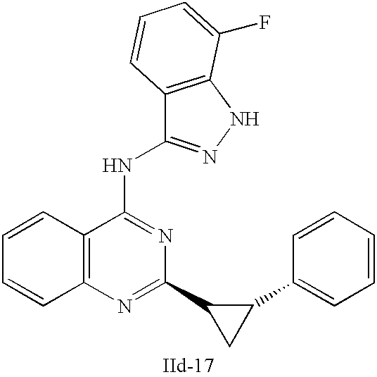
C12=C(N=C(C3CC3C3=CC=CC=C3)N=C1NC1=NNC3=C1C=CC=C3F)C=CC=C2
